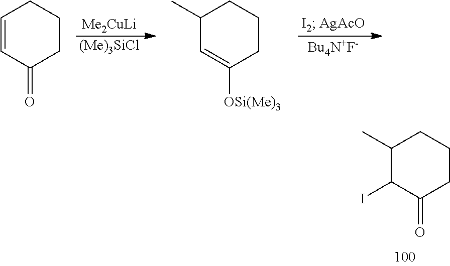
C1(C)C(I)C(=O)CCC1.[Me2CuLi].[(Me)3SiCl].[Bu4N+F-].C1=CC(=O)CCC1.C1(C)C=C([OSi(Me)3])CCC1
